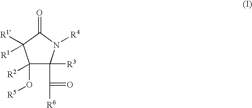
C1(O[R5])([R2])C(C(=O)[R6])([R3])N([R4])C(=O)C1([R1])[R1]
